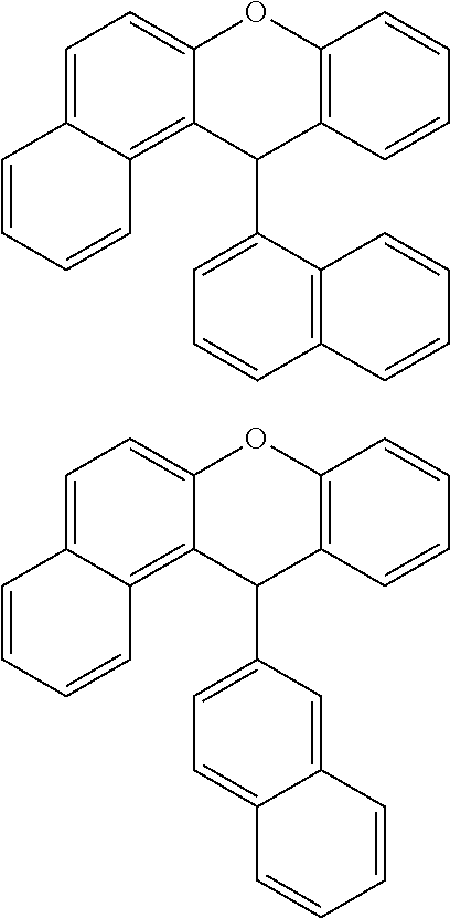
C12=CC=C3C(=C1C(C1=CC=CC4=C1C=CC=C4)C1=C(O2)C=CC=C1)C=CC=C3.C12=CC=C3C(=C1C(C1=CC=C4C(=C1)C=CC=C4)C1=C(O2)C=CC=C1)C=CC=C3
